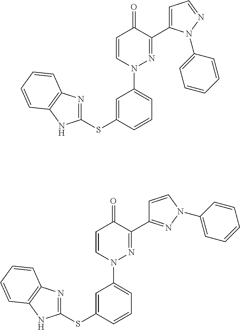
C1=CN(C2=CC=CC(SC3=NC4=C(N3)C=CC=C4)=C2)N=C(C2=NN(C3=CC=CC=C3)C=C2)C1=O.C1=CN(C2=CC=CC(SC3=NC4=C(N3)C=CC=C4)=C2)N=C(C2=CC=NN2C2=CC=CC=C2)C1=O
